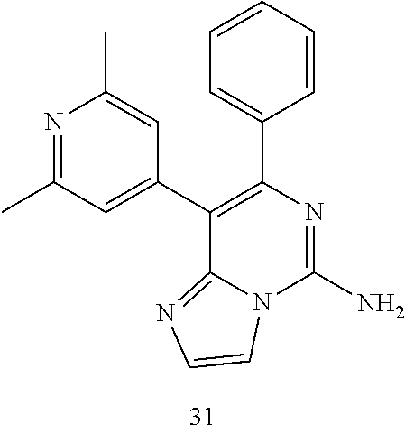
N1=C(C)C=C(C2=C(C3=CC=CC=C3)N=C(N)N3C2=NC=C3)C=C1C
